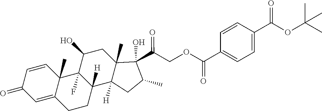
C1=CC2(C)C(=CC1=O)CCC1([H])C2(F)C(O)CC2(C)C1([H])CC(C)C2(C(=O)COC(C1=CC=C(C(OC(C)(C)C)=O)C=C1)=O)O
